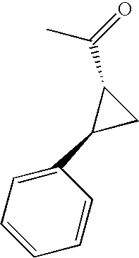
C1(C2=CC=CC=C2)CC1C(=O)C
